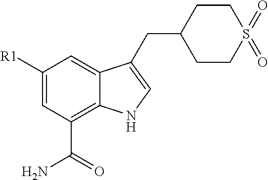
C1([R1])=CC(C(=O)N)=C2C(=C1)C(CC1CCS(=O)(=O)CC1)=CN2
